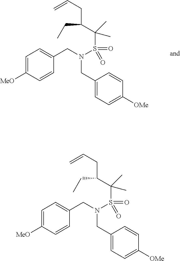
C1=CC([OMe])=CC=C1CN(S(C(C(CC=C)CC)(C)C)(=O)=O)CC1=CC=C([MeO])C=C1.C1=CC([OMe])=CC=C1CN(S(C(C(CC=C)CC)(C)C)(=O)=O)CC1=CC=C([MeO])C=C1
